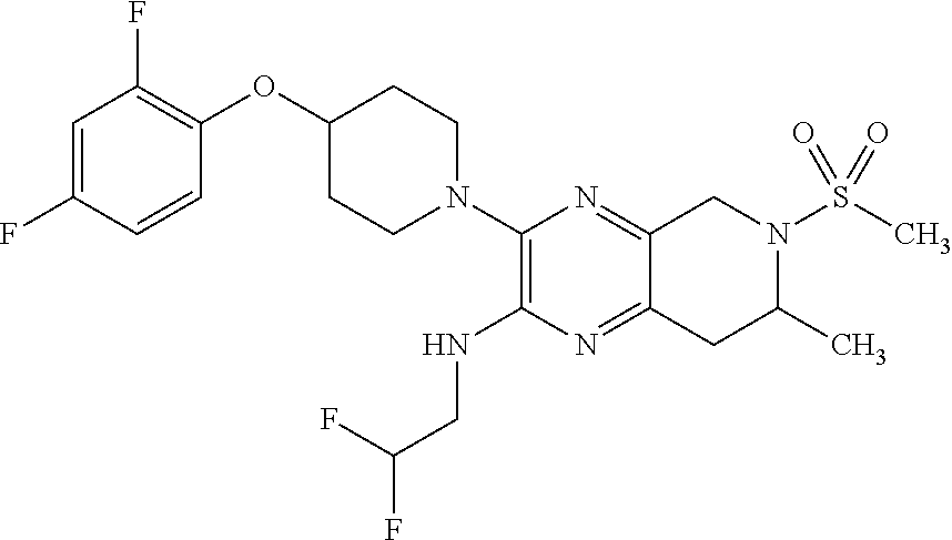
C1=C(F)C=CC(OC2CCN(C3=C(NCC(F)F)N=C4C(=N3)CN(S(=O)(C)=O)C(C)C4)CC2)=C1F
